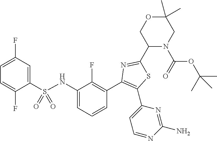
C1=C(F)C=C(S(=O)(=O)NC2=CC=CC(C3=C(C4=CC=NC(N)=N4)SC(C4N(C(=O)OC(C)(C)C)CC(C)(C)OC4)=N3)=C2F)C(F)=C1
